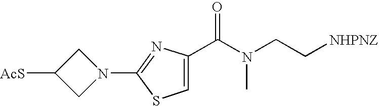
[AcS]C1CN(C2=NC(C(N(CC[NHPNZ])C)=O)=CS2)C1
